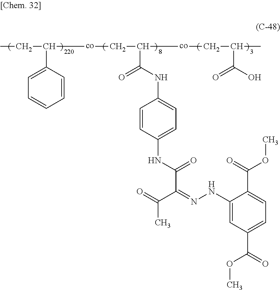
CCC([co]CC([co]CC(C(O)=O)C)C(NC1=CC=C(NC(C(=NNC2=CC(C(=O)OC)=CC=C2C(=O)OC)C(=O)C)=O)C=C1)=O)C1=CC=CC=C1
